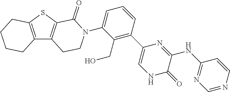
C12=C(SC3=C1CCN(C1=CC=CC(C4=CNC(=O)C(NC5=NC=NC=C5)=N4)=C1CO)C3=O)CCCC2
